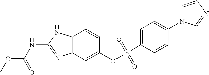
C12=C(C=C(OS(C3=CC=C(N4C=CN=C4)C=C3)(=O)=O)C=C1)N=C(NC(OC)=O)N2
